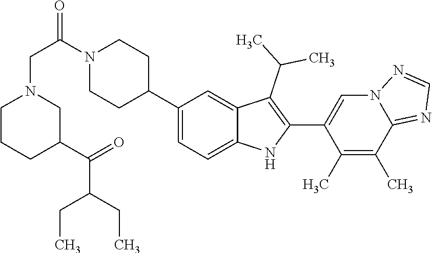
C1(C2CCN(C(CN3CCCC(C(=O)C(CC)CC)C3)=O)CC2)=CC=C2C(=C1)C(C(C)C)=C(C1=CN3C(=NC=N3)C(C)=C1C)N2
